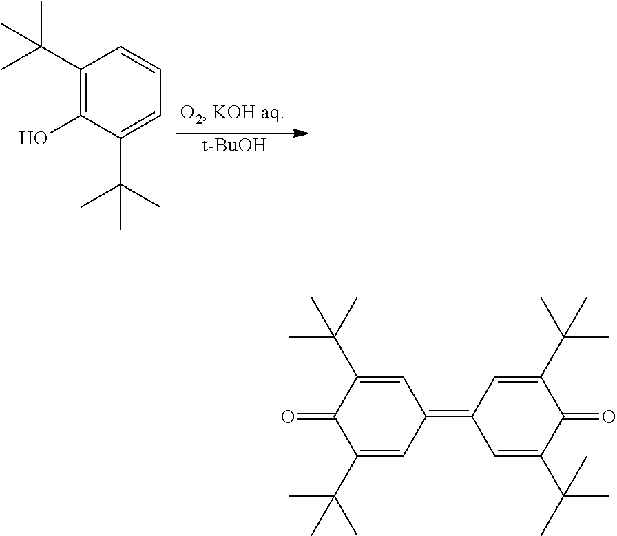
[t-BuOH].C1(C(C)(C)C)=C(O)C(C(C)(C)C)=CC=C1.C1=C(C(C)(C)C)C(=O)C(C(C)(C)C)=CC1=C1C=C(C(C)(C)C)C(=O)C(C(C)(C)C)=C1
